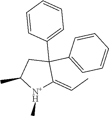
C1C(C)[N+H](C)C(=CC)C1(C1=CC=CC=C1)C1=CC=CC=C1
